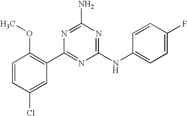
C1=CC(Cl)=CC(C2=NC(NC3=CC=C(F)C=C3)=NC(N)=N2)=C1OC
